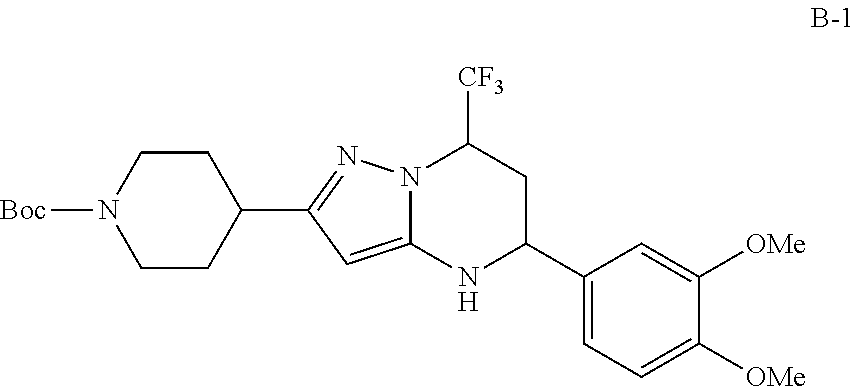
N12C(=CC(C3CCN([Boc])CC3)=N1)NC(C1=CC=C([OMe])C([OMe])=C1)CC2[CF3]
